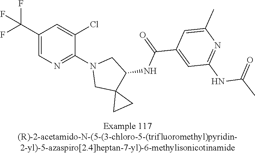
C1(C(F)(F)F)=CN=C(N2CC3(C(NC(C4=CC(NC(C)=O)=NC(C)=C4)=O)C2)CC3)C(Cl)=C1
